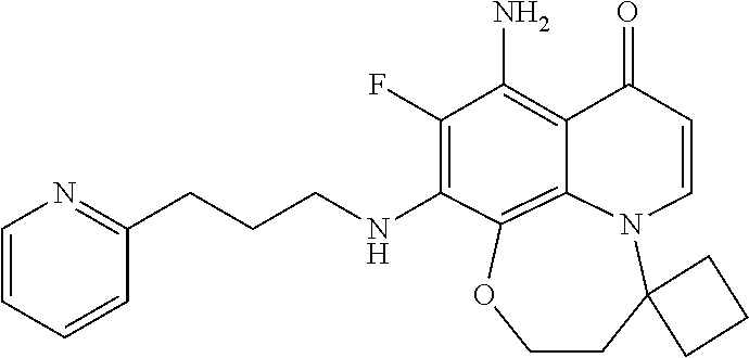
C(NC1=C(F)C(N)=C2C(=O)C=CN3C4(CCOC1=C23)CCC4)CCC1=NC=CC=C1
